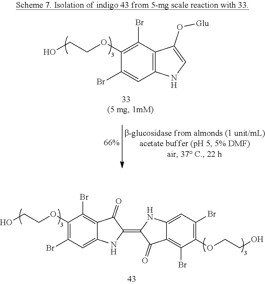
C1(OCCO)=C(Br)C=C2C(=C1Br)C(=O)C(=C1C(=O)C3=C(Br)C(OCCO)=C(Br)C=C3N1)N2.C1(OCCO)=C(Br)C2=C(C=C1Br)NC=C2O[Glu]
